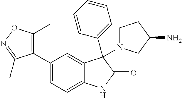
C1=C(C2=C(C)ON=C2C)C=C2C(=C1)NC(=O)C2(C1=CC=CC=C1)N1CCC(N)C1
